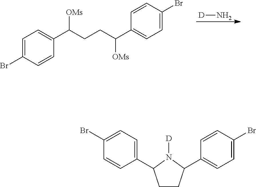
[D]N.C1=C(Br)C=CC(C(CCC(C2=CC=C(Br)C=C2)[OMs])[OMs])=C1.C1(Br)=CC=C(C2CCC(C3=CC=C(Br)C=C3)N2[D])C=C1
